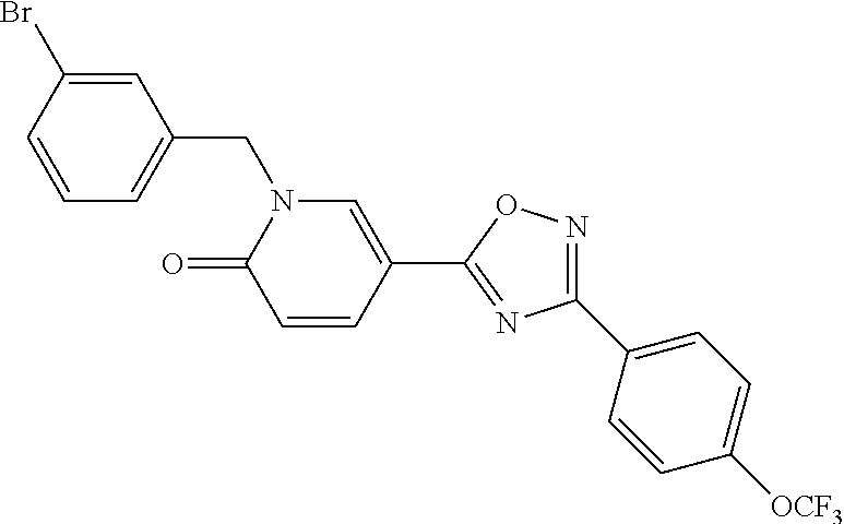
C1=CC(Br)=CC(CN2C(=O)C=CC(C3=NC(C4=CC=C([OCF3])C=C4)=NO3)=C2)=C1
